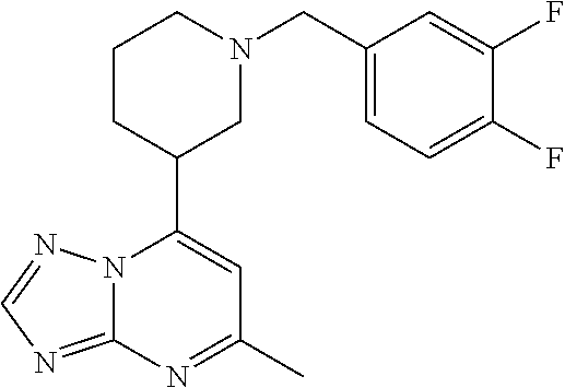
N12C(=NC=N1)N=C(C)C=C2C1CN(CC2=CC=C(F)C(F)=C2)CCC1
